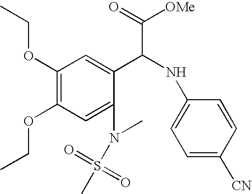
C1(OCC)=C(OCC)C=C(N(C)S(=O)(=O)C)C(C(NC2=CC=C([CN])C=C2)C([OMe])=O)=C1
